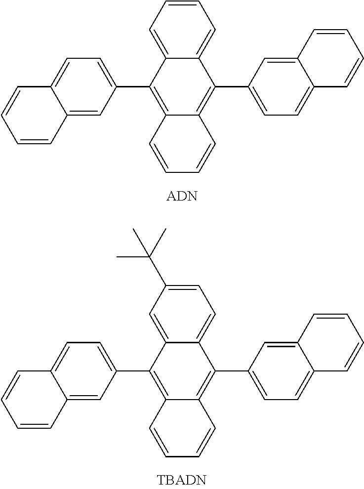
C1=C2C(=CC(C3=C4C(=C(C5=CC=C6C(=C5)C=CC=C6)C5=CC=CC=C35)C=CC=C4)=C1)C=CC=C2.C1=C2C(=CC(C3=C4C(=C(C5=CC=C6C(=C5)C=CC=C6)C5=CC=C(C(C)(C)C)C=C35)C=CC=C4)=C1)C=CC=C2
